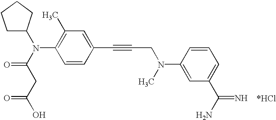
C1(C)=C(N(C(CC(O)=O)=O)C2CCCC2)C=CC(C#CCN(C2=CC(C(N)=N)=CC=C2)C)=C1
